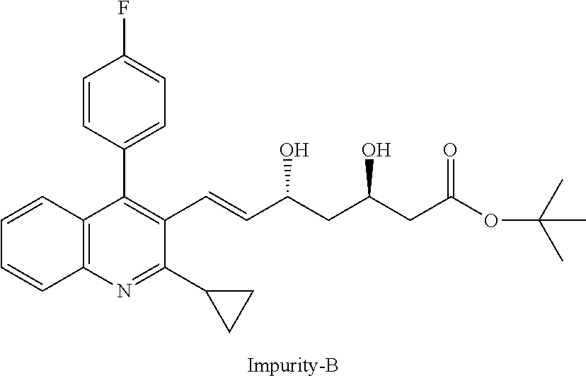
C12=C(C(C3=CC=C(F)C=C3)=C(C=CC(CC(CC(OC(C)(C)C)=O)O)O)C(C3CC3)=N1)C=CC=C2
